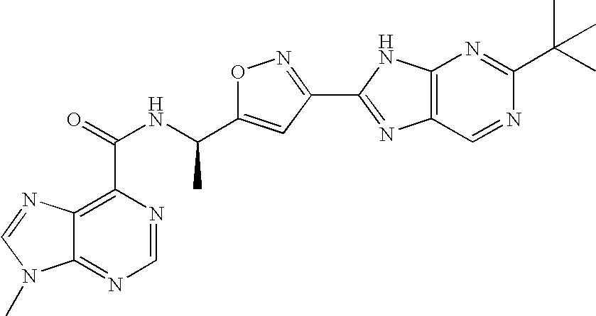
C12=NC=NC(C(=O)NC(C3=CC(C4=NC5=C(N4)N=C(C(C)(C)C)N=C5)=NO3)C)=C1N=CN2C
